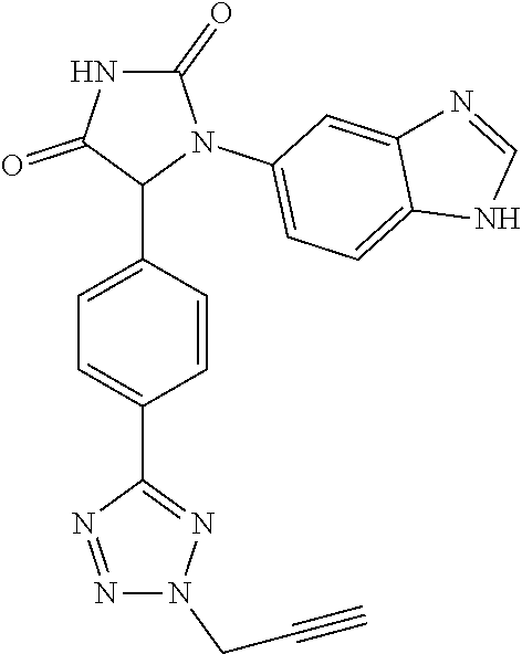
C1=C(C2N(C3=CC=C4C(=C3)N=CN4)C(=O)NC2=O)C=CC(C2=NN(CC#C)N=N2)=C1
